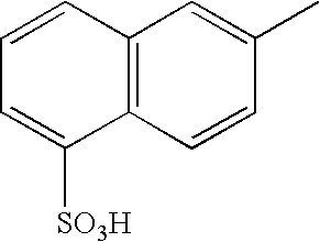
C12=C(C=CC=C1[SO3H])C=C(C)C=C2
